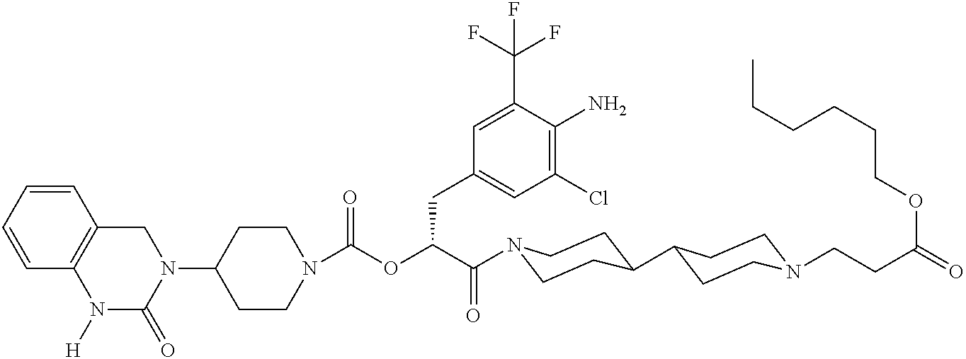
N1(C2CCN(C(=O)OC(C(=O)N3CCC(C4CCN(CCC(=O)OCCCCCC)CC4)CC3)CC3=CC(Cl)=C(N)C(C(F)(F)F)=C3)CC2)CC2=C(N([H])C1=O)C=CC=C2
